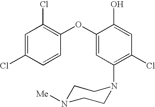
C1=C(Cl)C=CC(OC2=CC(N3CCN([Me])CC3)=C(Cl)C=C2O)=C1Cl
